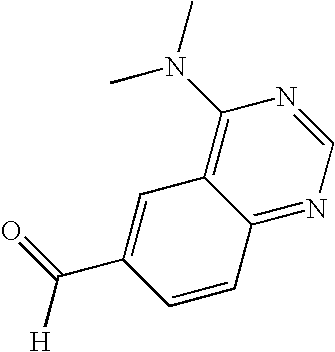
C1(N(C)C)=C2C(=NC=N1)C=CC(C(=O)[H])=C2
